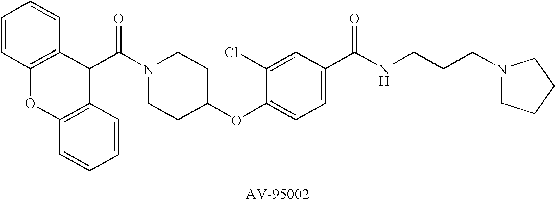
C1(C(N2CCC(OC3=CC=C(C(NCCCN4CCCC4)=O)C=C3Cl)CC2)=O)C2=C(OC3=C1C=CC=C3)C=CC=C2
